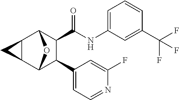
C1(C(F)(F)F)=CC(NC(C2C(C3=CC=NC(F)=C3)C3OC2C2C3C2)=O)=CC=C1
